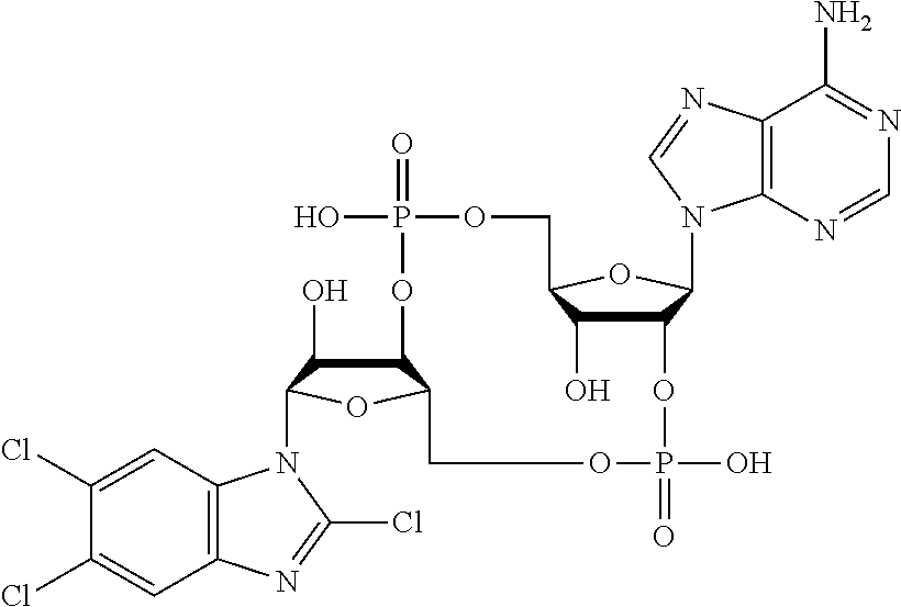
C12C(O)C(N3C4=C(C=C(Cl)C(Cl)=C4)N=C3Cl)OC1COP(=O)(O)OC1C(O)C(OC1N1C3=C(C(N)=NC=N3)N=C1)COP(=O)(O)O2
